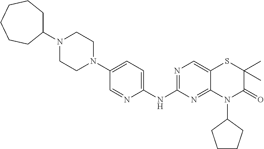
C1(NC2=NC=C3C(=N2)N(C2CCCC2)C(=O)C(C)(C)S3)=CC=C(N2CCN(C3CCCCCC3)CC2)C=N1
